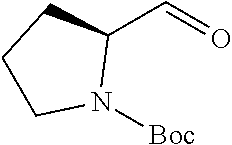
C1(C=O)CCCN1[Boc]
